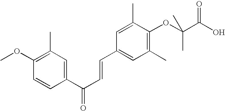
C1=CC(C(C=CC2=CC(C)=C(OC(C(=O)O)(C)C)C(C)=C2)=O)=CC(C)=C1OC
